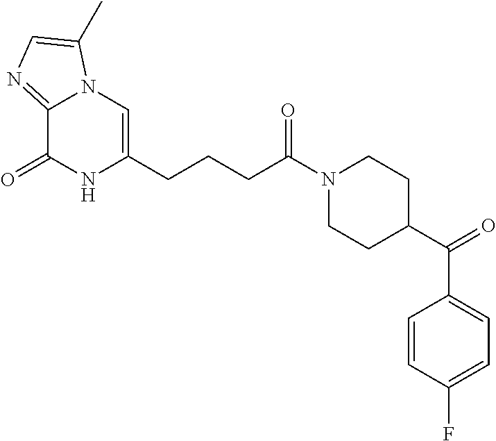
C12=NC=C(C)N1C=C(CCCC(N1CCC(C(C3=CC=C(F)C=C3)=O)CC1)=O)NC2=O
